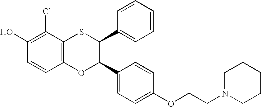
C1(O)=C(Cl)C2=C(C=C1)OC(C1=CC=C(OCCN3CCCCC3)C=C1)C(C1=CC=CC=C1)S2
